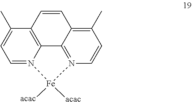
C12=C3C(C)=CC=N1[Fe]([acac])([acac])N1=C2C(=C(C)C=C1)C=C3
